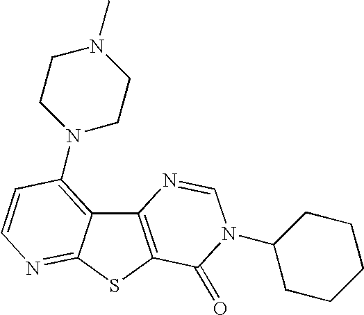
C12=C(SC3=NC=CC(N4CCN(C)CC4)=C13)C(=O)N(C1CCCCC1)C=N2
